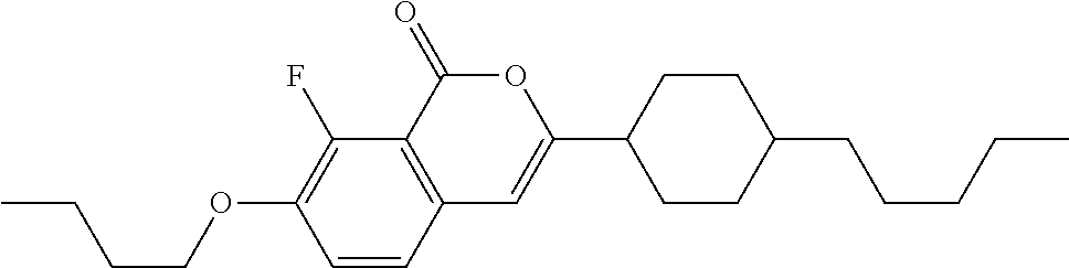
C1=CC2=C(C(F)=C1OCCCC)C(=O)OC(C1CCC(CCCCC)CC1)=C2
